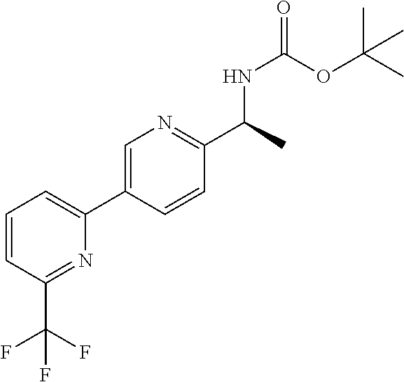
C1=C(C2=CC=CC(C(F)(F)F)=N2)C=CC(C(NC(OC(C)(C)C)=O)C)=N1
